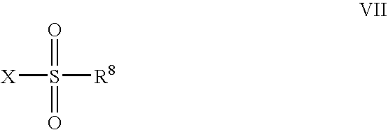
O=S(=O)([R8])[X]
